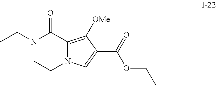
C12=C([OMe])C(C(=O)OCC)=CN1CCN(CC)C2=O
